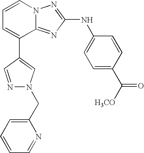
C1=CN2C(=NC(NC3=CC=C(C([H3CO])=O)C=C3)=N2)C(C2=CN(CC3=CC=CC=N3)N=C2)=C1
